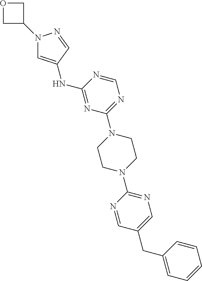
C1C(N2C=C(NC3=NC(N4CCN(C5=NC=C(CC6=CC=CC=C6)C=N5)CC4)=NC=N3)C=N2)CO1
